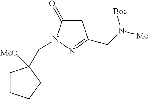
C1C(=O)N(CC2([MeO])CCCC2)N=C1CN([Me])[Boc]
